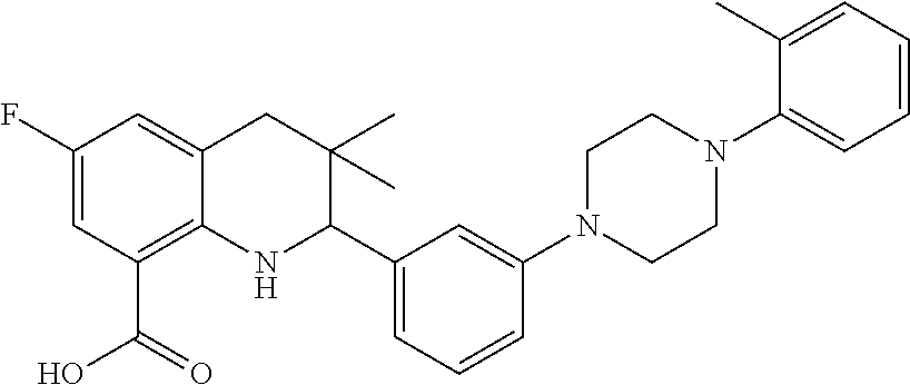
FC1=CC(C(O)=O)=C2C(=C1)CC(C)(C)C(C1=CC=CC(N3CCN(C4=CC=CC=C4C)CC3)=C1)N2
